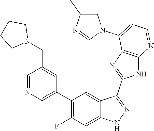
C1=NC=C(C2=C(F)C=C3C(=C2)C(C2=NC4=C(N2)N=CC=C4N2C=C(C)N=C2)=NN3)C=C1CN1CCCC1
